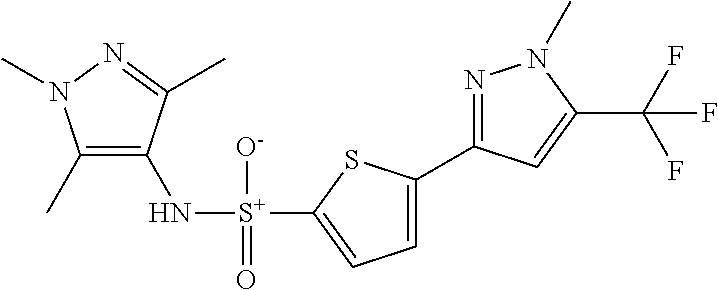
C1(C)=C(N[S+]([O-])(=O)C2=CC=C(C3=NN(C)C(C(F)(F)F)=C3)S2)C(C)=NN1C
